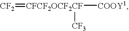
[CF2]=[CFCF2OCF2CF]([COOY1])[CF3]
